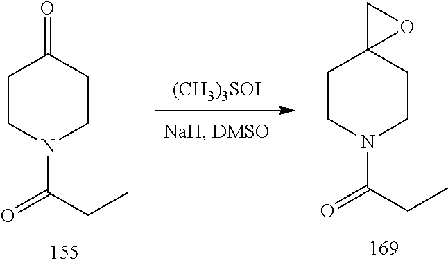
[(CH3)3SOI].C1CN(C(=O)CC)CCC12OC2.C1CN(C(=O)CC)CCC1=O
